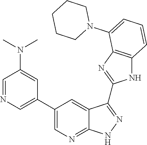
C1CCCCN1C1=CC=CC2=C1N=C(C1=NNC3=NC=C(C4=CN=CC(N(C)C)=C4)C=C31)N2
